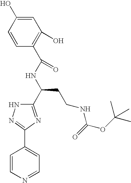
C1=CN=CC=C1C1=NNC(C(NC(=O)C2=C(O)C=C(O)C=C2)CCNC(OC(C)(C)C)=O)=N1
